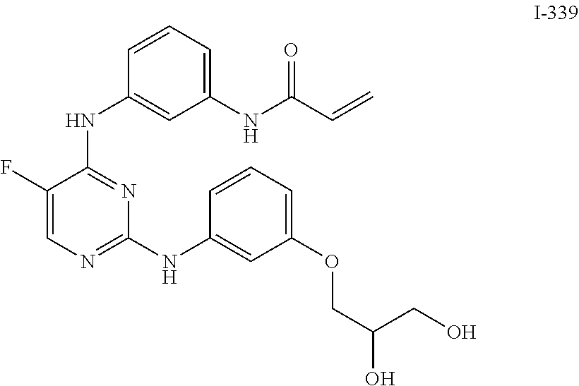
C1(F)=CN=C(NC2=CC(OCC(CO)O)=CC=C2)N=C1NC1=CC(NC(=O)C=C)=CC=C1
